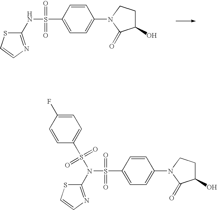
C1(NS(C2=CC=C(N3C(=O)C(O)CC3)C=C2)(=O)=O)=NC=CS1.C1(N(S(C2=CC=C(N3C(=O)C(O)CC3)C=C2)(=O)=O)S(C2=CC=C(F)C=C2)(=O)=O)=NC=CS1
